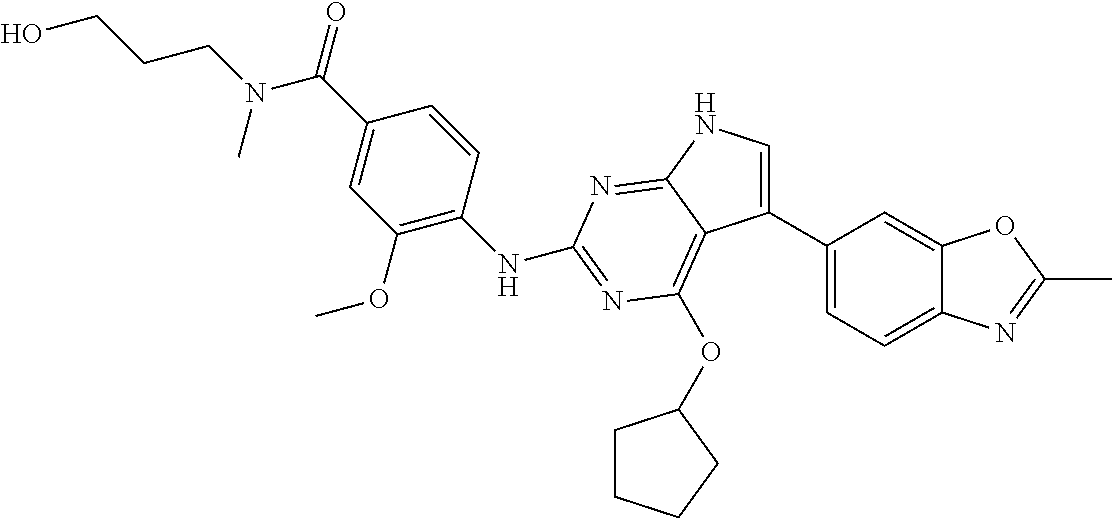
N(C(C1=CC(OC)=C(NC2=NC(OC3CCCC3)=C3C(C4=CC=C5C(=C4)OC(C)=N5)=CNC3=N2)C=C1)=O)(CCCO)C
